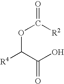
O(C(C(O)=O)[R4])C([R2])=O
